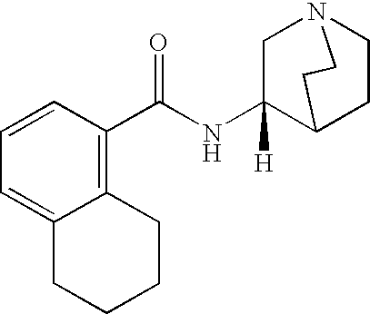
N(C1([H])C2CCN(C1)CC2)C(C1=C2C(=CC=C1)CCCC2)=O
